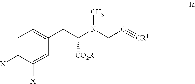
C1=C([X1])C([X])=CC=C1CC(N(CC#[CR1])C)[CO2R]
